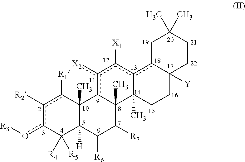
c1([R2])c(o[R3])C([R4])([R5])C2([H])C(C)(c1[R1])c1c([X2])c([X1])c3c4C([Y])(CCC3(C)C1(C)C([R7])C2[R6])CCC(C)(C)C4
